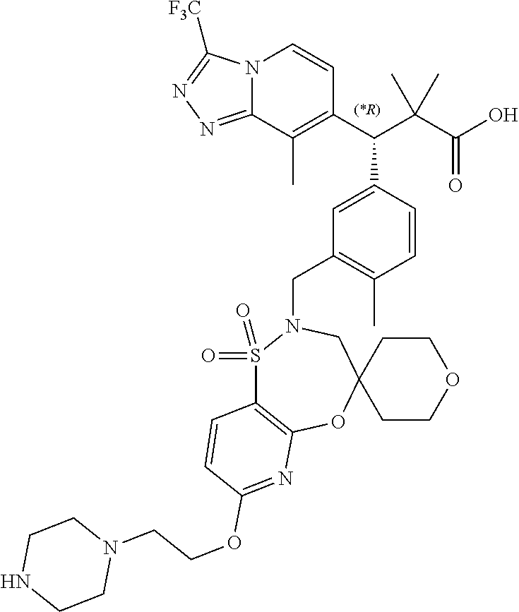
C1COCCC12CN(CC1=C(C)C=CC(C(C3=C(C)C4=NN=C([F3C])N4C=C3)C(C(O)=O)(C)C)=C1)S(=O)(=O)C1=C(O2)N=C(OCCN2CCNCC2)C=C1
